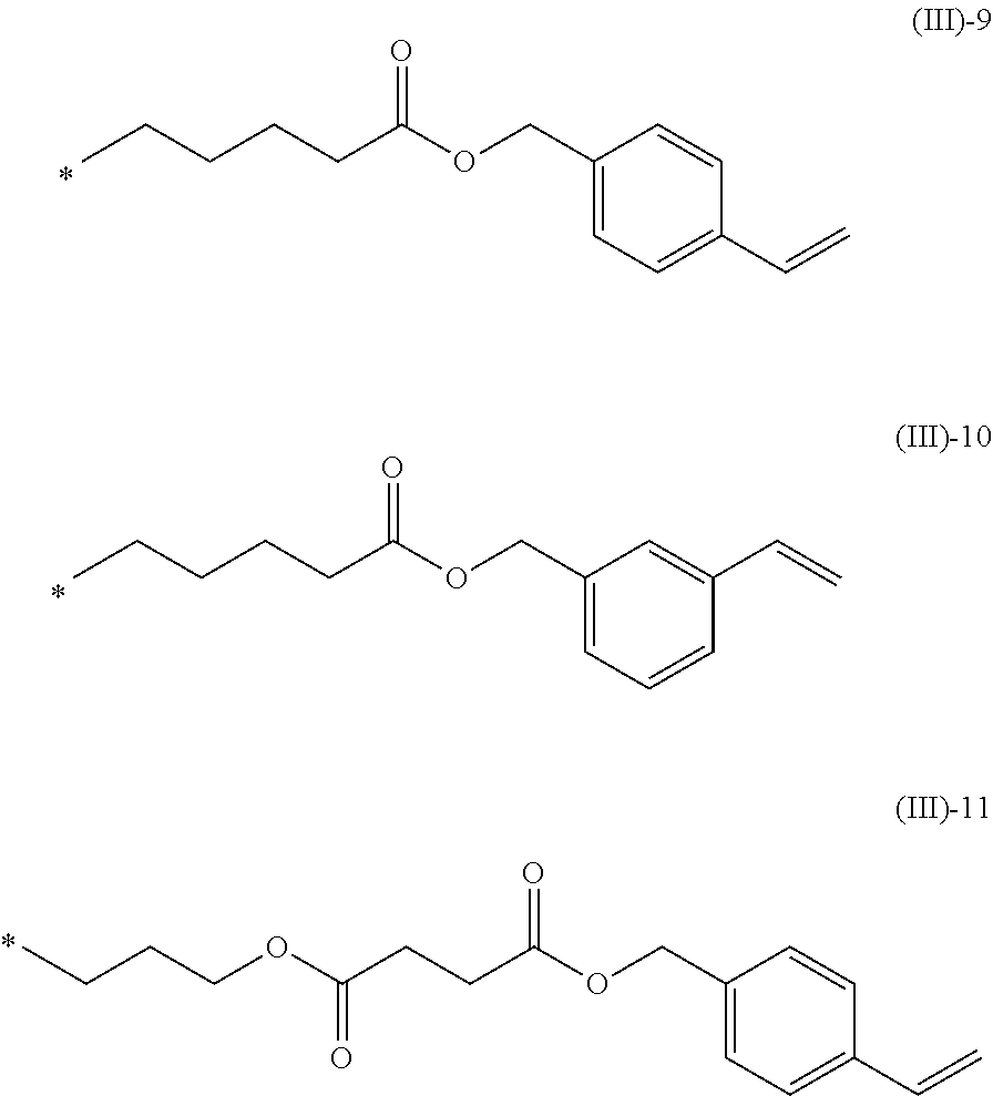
O=C(CCCCC)OCC1=CC=C(C=C)C=C1.O=C(CCCCC)OCC1=CC=CC(C=C)=C1.O=C(CCC(=O)OCCCC)OCC1=CC=C(C=C)C=C1
